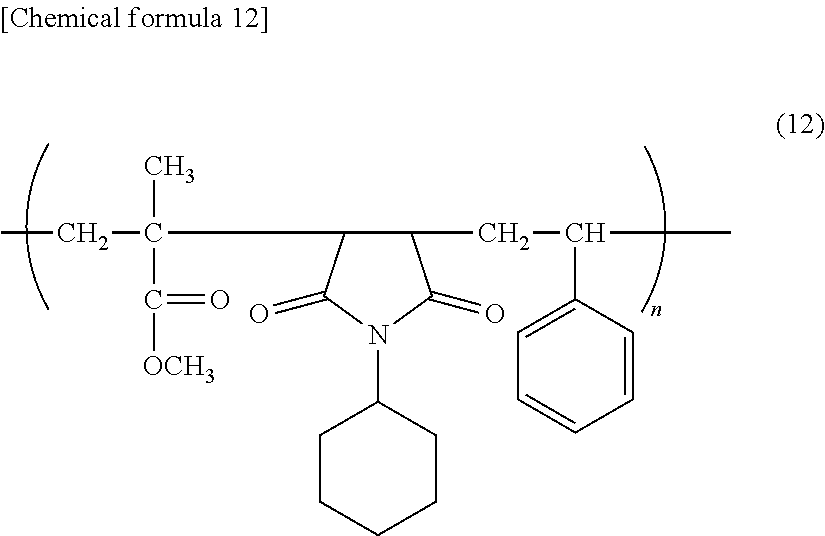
CCC(C)(C([OCH3])=O)C1C(CC(C)C2=CC=CC=C2)C(=O)N(C2CCCCC2)C1=O
